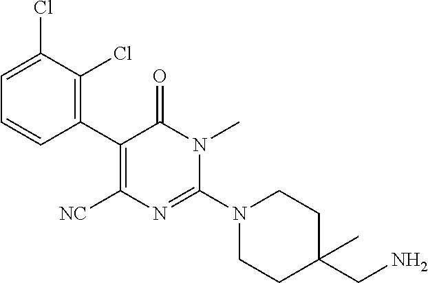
C1(Cl)=CC=CC(C2=C([NC])N=C(N3CCC(CN)(C)CC3)N(C)C2=O)=C1Cl
